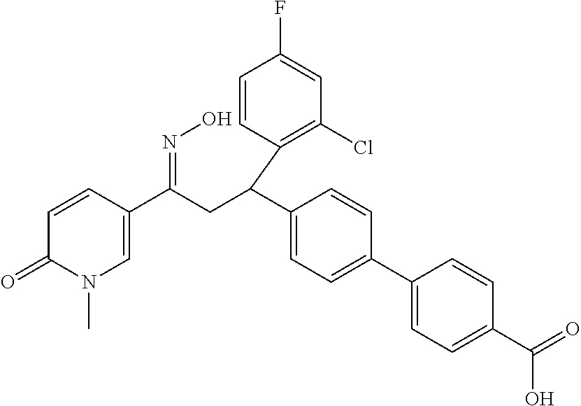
C1=CC(C(C2=CC=C(C3=CC=C(C(=O)O)C=C3)C=C2)CC(C2=CN(C)C(=O)C=C2)=NO)=C(Cl)C=C1F
